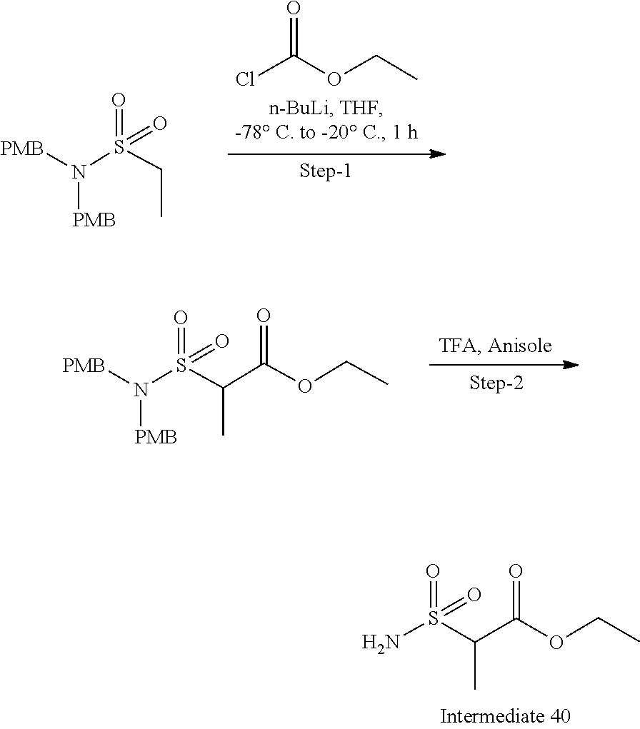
O(CC)C(=O)Cl.N(S(=O)(=O)CC)([PMB])[PMB].N(S(=O)(=O)C(C(=O)OCC)C)([PMB])[PMB].O=S(=O)(C(C(=O)OCC)C)N
